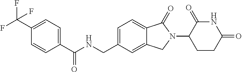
C1(C(NCC2=CC=C3C(=C2)CN(C2CCC(=O)NC2=O)C3=O)=O)=CC=C(C(F)(F)F)C=C1
